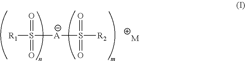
[R1]S([A]S([R2])(=O)=O)(=O)=O.[M]
